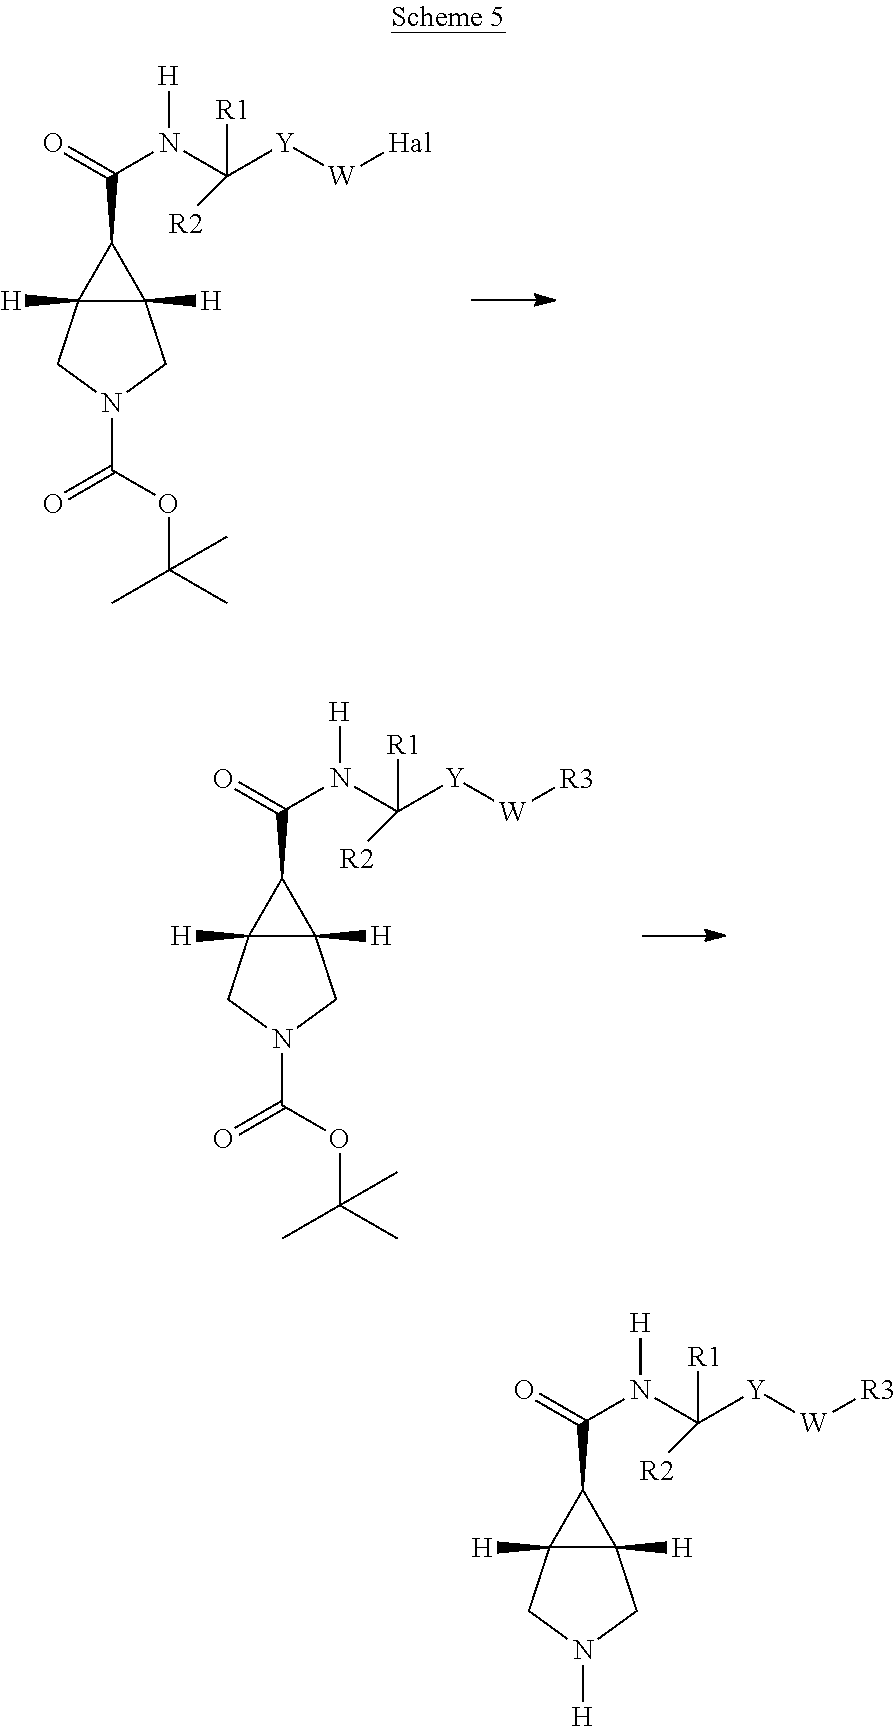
C12([H])C([H])(CN(C(OC(C)(C)C)=O)C1)C2C(=O)N(C([Y][W][Hal])([R1])[R2])[H].C12([H])C([H])(CN(C(OC(C)(C)C)=O)C1)C2C(=O)N(C([Y][W][R3])([R1])[R2])[H].C12([H])C([H])(CN([H])C1)C2C(=O)N(C([Y][W][R3])([R1])[R2])[H]
